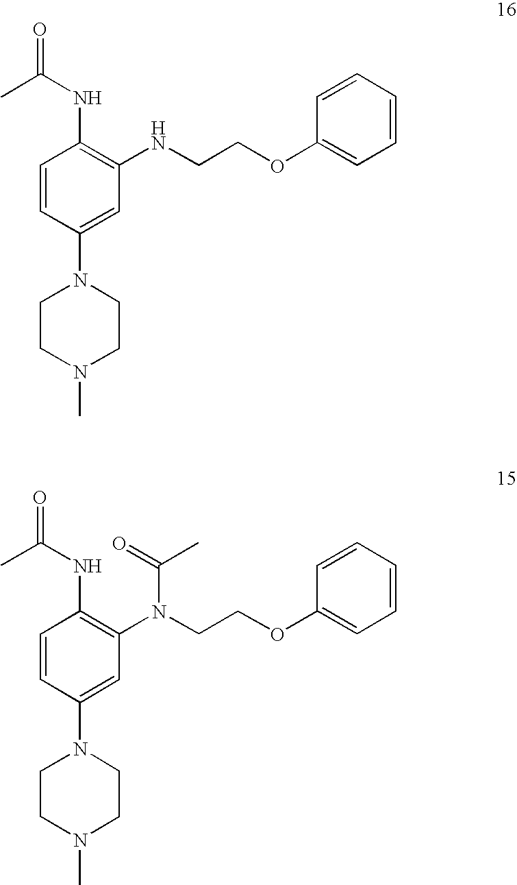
C1=CC(N2CCN(C)CC2)=CC(NCCOC2=CC=CC=C2)=C1NC(=O)C.C1=CC(N2CCN(C)CC2)=CC(N(CCOC2=CC=CC=C2)C(=O)C)=C1NC(=O)C
